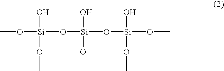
CO[Si](O[Si](O[Si](OC)(O)OC)(O)OC)(O)OC
